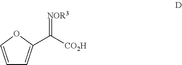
C1=COC(C([CO2H])=[NOR3])=C1
